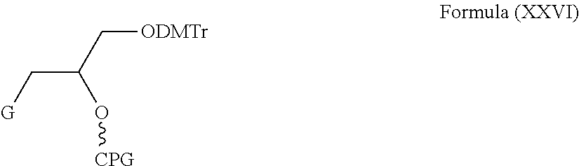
[G]CC(C[ODMTr])O[CPG]
